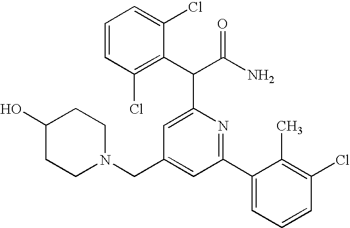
N1(CC2=CC(C3=CC=CC(Cl)=C3C)=NC(C(C(N)=O)C3=C(Cl)C=CC=C3Cl)=C2)CCC(O)CC1
